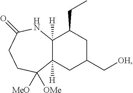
C12([H])C([H])(C(CC)CC(C[OH])C1)NC(=O)CCC2([MeO])[OMe]
